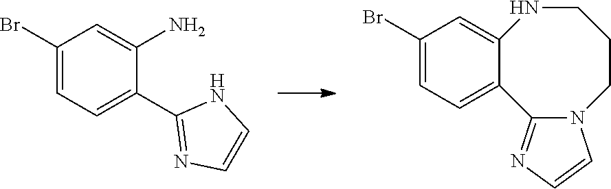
C1=CNC(C2=CC=C(Br)C=C2N)=N1.C1CN2C(=NC=C2)C2=CC=C(Br)C=C2NC1
